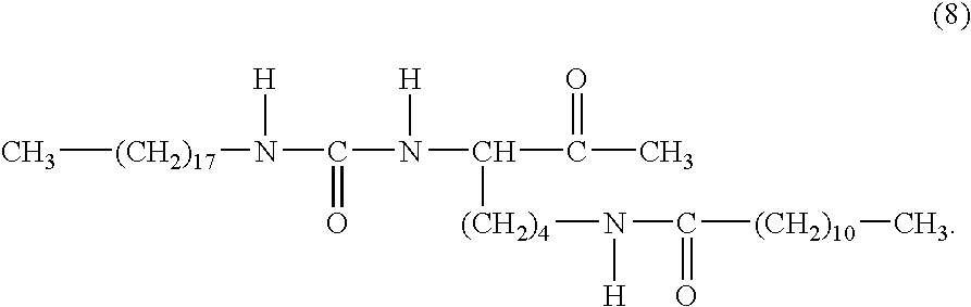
C[(CH2)17]N([H])C(=O)N([H])C(C(=O)C)[(CH2)4]N([H])C(=O)[(CH2)10]C
